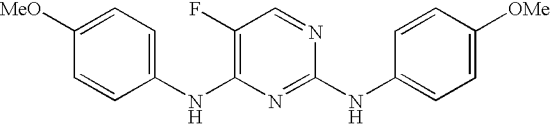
C1=CC(NC2=C(F)C=NC(NC3=CC=C([OMe])C=C3)=N2)=CC=C1[MeO]
